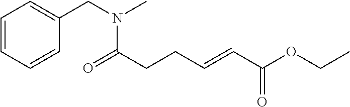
C1=CC=CC(CN(C)C(CCC=CC(=O)OCC)=O)=C1
